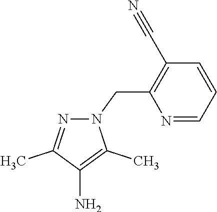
N1(CC2=C(C#N)C=CC=N2)N=C(C)C(N)=C1C
